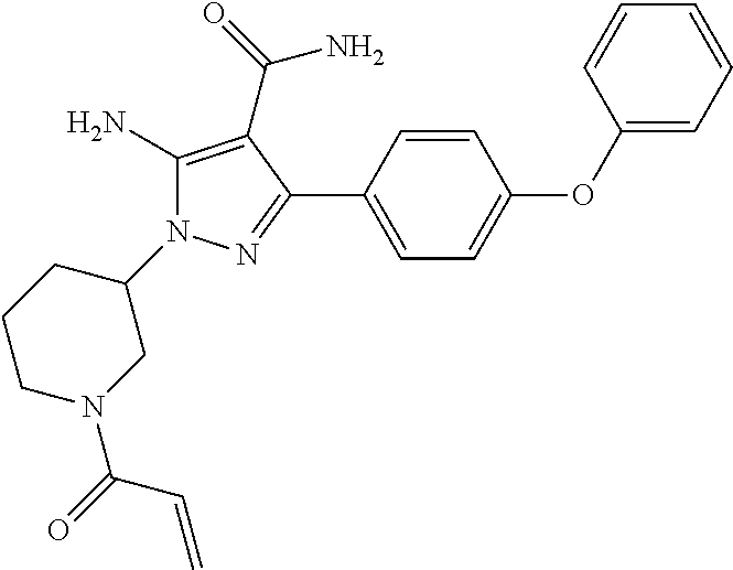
C1=CC(C2=NN(C3CN(C(=O)C=C)CCC3)C(N)=C2C(=O)N)=CC=C1OC1=CC=CC=C1
